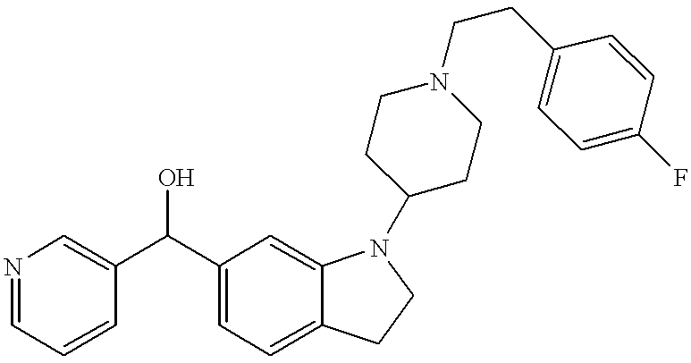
C1(C(C2=CN=CC=C2)O)=CC=C2C(=C1)N(C1CCN(CCC3=CC=C(F)C=C3)CC1)CC2
